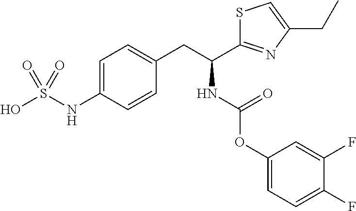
C1=C(NS(O)(=O)=O)C=CC(CC(NC(=O)OC2=CC=C(F)C(F)=C2)C2=NC(CC)=CS2)=C1
